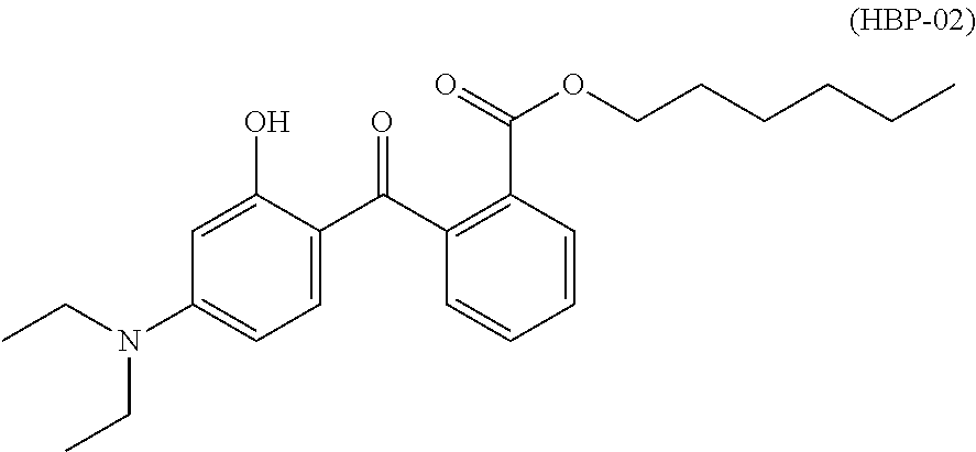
C1=C(O)C(C(C2=C(C(OCCCCCC)=O)C=CC=C2)=O)=CC=C1N(CC)CC
